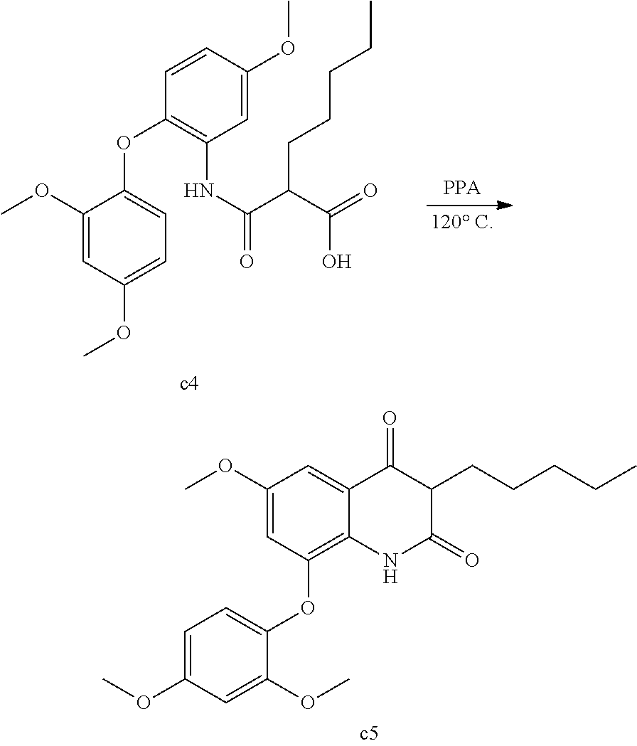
COC1=CC=C(OC2=C3C(=CC(OC)=C2)C(=O)C(CCCCC)C(=O)N3)C(OC)=C1.COC1=CC(OC)=CC=C1OC1=C(NC(C(C(=O)O)CCCCC)=O)C=C(OC)C=C1
